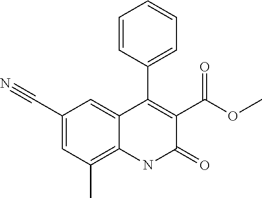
C1=CC(C2=C(C(OC)=O)C(=O)NC3=C(C)C=C(C#N)C=C23)=CC=C1
